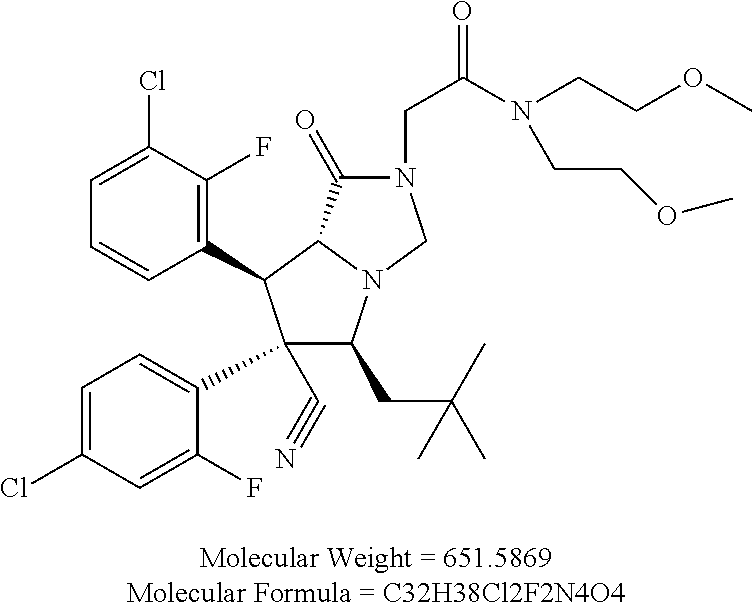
C(N(CCOC)CCOC)(=O)CN1CN2C(CC(C)(C)C)C(C3=CC=C(Cl)C=C3F)(C#N)C(C3=C(F)C(Cl)=CC=C3)C2C1=O
